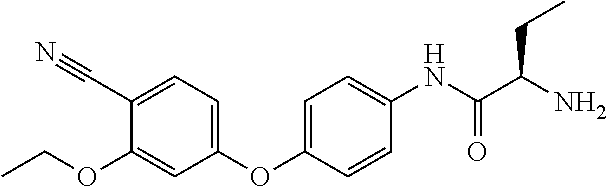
C1(C#N)=CC=C(OC2=CC=C(NC(C(N)CC)=O)C=C2)C=C1OCC
